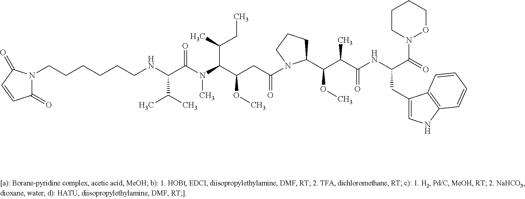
C(CCCNC(C(N(C(C(C)CC)C(CC(=O)N1C(C(C(C(NC(C(=O)N2OCCCC2)CC2=CNC3=C2C=CC=C3)=O)C)OC)CCC1)OC)C)=O)C(C)C)CCN1C(=O)C=CC1=O
